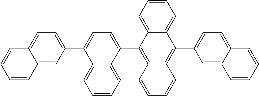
C12=CC=CC=C1C(C1=CC=C3C(=C1)C=CC=C3)=C1C(=C2C2=CC=C(C3=CC=C4C(=C3)C=CC=C4)C3=CC=CC=C23)C=CC=C1
